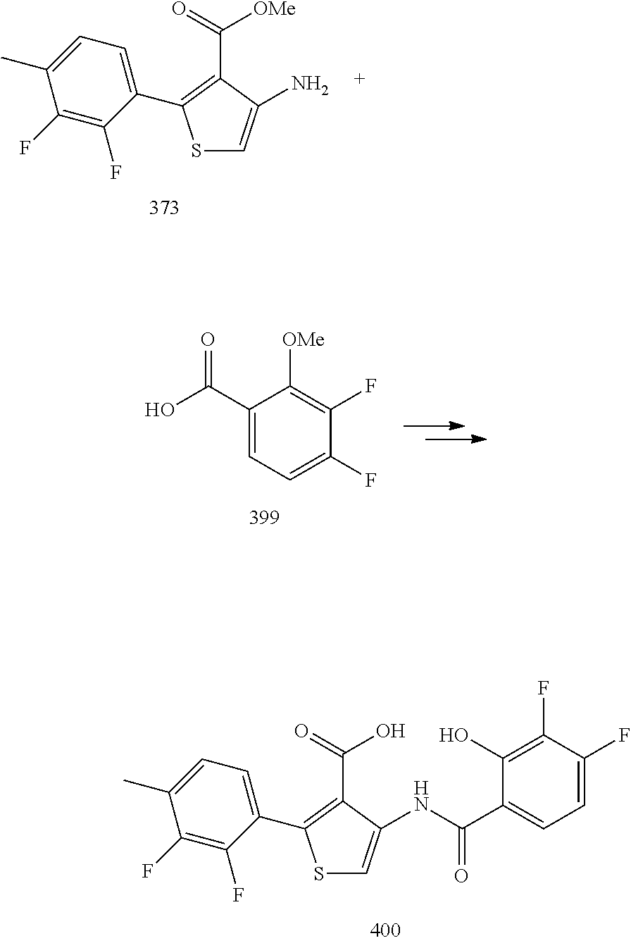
S1C=C(N)C(C(=O)[OMe])=C1C1=CC=C(C)C(F)=C1F.C1(C(O)=O)=CC=C(F)C(F)=C1[OMe].S1C=C(NC(=O)C2=CC=C(F)C(F)=C2O)C(C(=O)O)=C1C1=CC=C(C)C(F)=C1F
